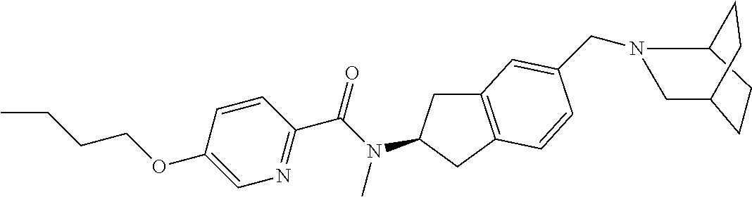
C1(OCCCC)=CN=C(C(N(C)C2CC3=C(C2)C=CC(CN2C4CCC(C2)CC4)=C3)=O)C=C1
